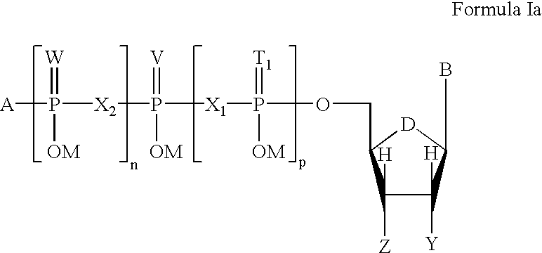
[A]P([OM])(=[W])[X2]P([OM])(=[V])[X1]P([OM])(=[T1])OCC1C([Z])([H])C([Y])([H])C(B)[D]1
